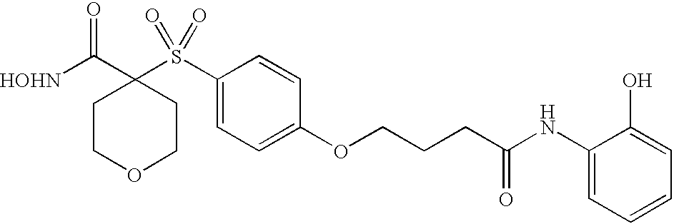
[HOHN]C(C1(S(C2=CC=C(OCCCC(NC3=CC=CC=C3O)=O)C=C2)(=O)=O)CCOCC1)=O
